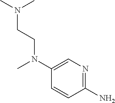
C1=C(N(CCN(C)C)C)C=CC(N)=N1
